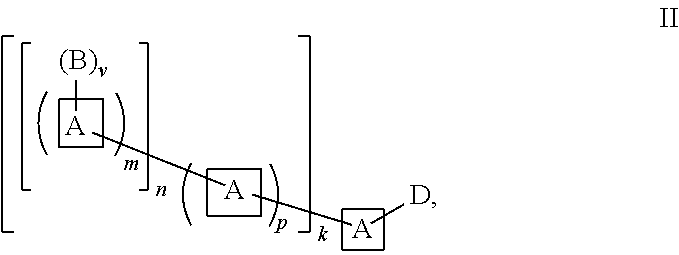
[A]([A][D])[A][(B)v]
